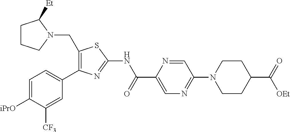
C1=C([iPrO])C([CF3])=CC(C2=C(CN3CCCC3[Et])SC(NC(C3=CN=C(N4CCC(C(=O)[OEt])CC4)C=N3)=O)=N2)=C1
